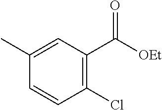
C1=CC(Cl)=C(C([OEt])=O)C=C1C
